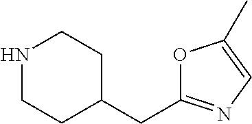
N1CCC(CC2=NC=C(C)O2)CC1
